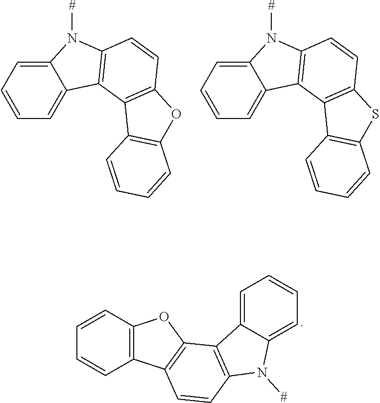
C12=CC=CC=C1C1=C(N2[#])C=CC2=C1C1=C(O2)C=CC=C1.C12=CC=CC=C1C1=C(N2[#])C=CC2=C1C1=C(S2)C=CC=C1.C12=C(C3=C(O1)C1=C(C=C3)N([#])C3=CC=CC=C13)C=CC=C2
